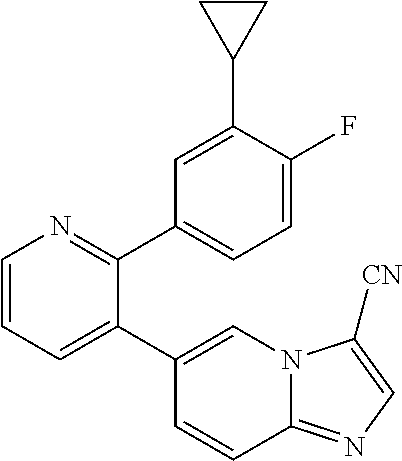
C1=CC=C(C2=CN3C(=NC=C3[CN])C=C2)C(C2=CC=C(F)C(C3CC3)=C2)=N1
